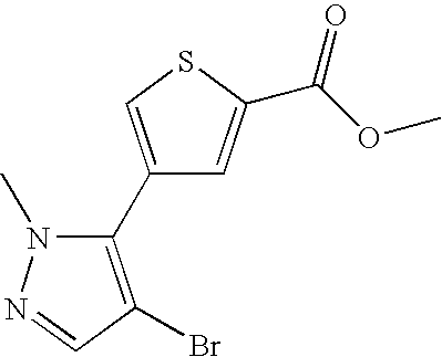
C1(C2=C(Br)C=NN2C)=CSC(C(OC)=O)=C1
